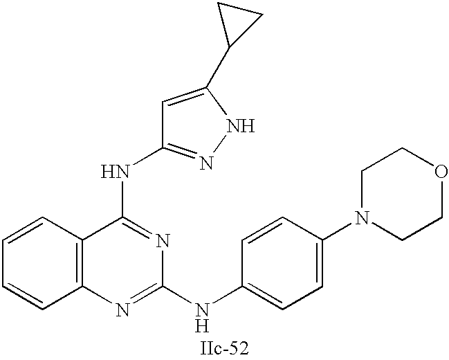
C12=C(N=C(NC3=CC=C(N4CCOCC4)C=C3)N=C1NC1=NNC(C3CC3)=C1)C=CC=C2
